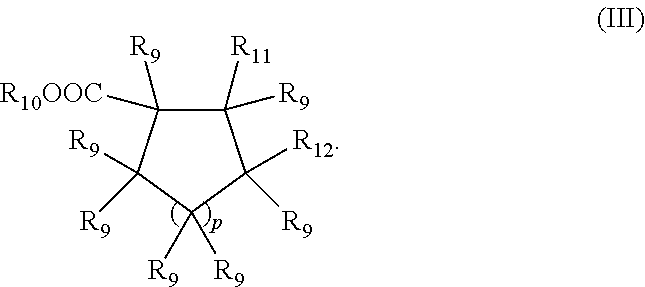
C1([R9])([R10OOC])C([R11])([R9])C([R9])([R12])C([R9])([R9])C1([R9])[R9]
